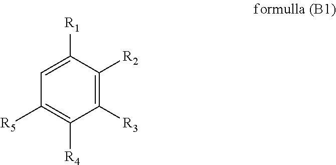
C1([R1])=CC([R5])=C([R4])C([R3])=C1[R2]
